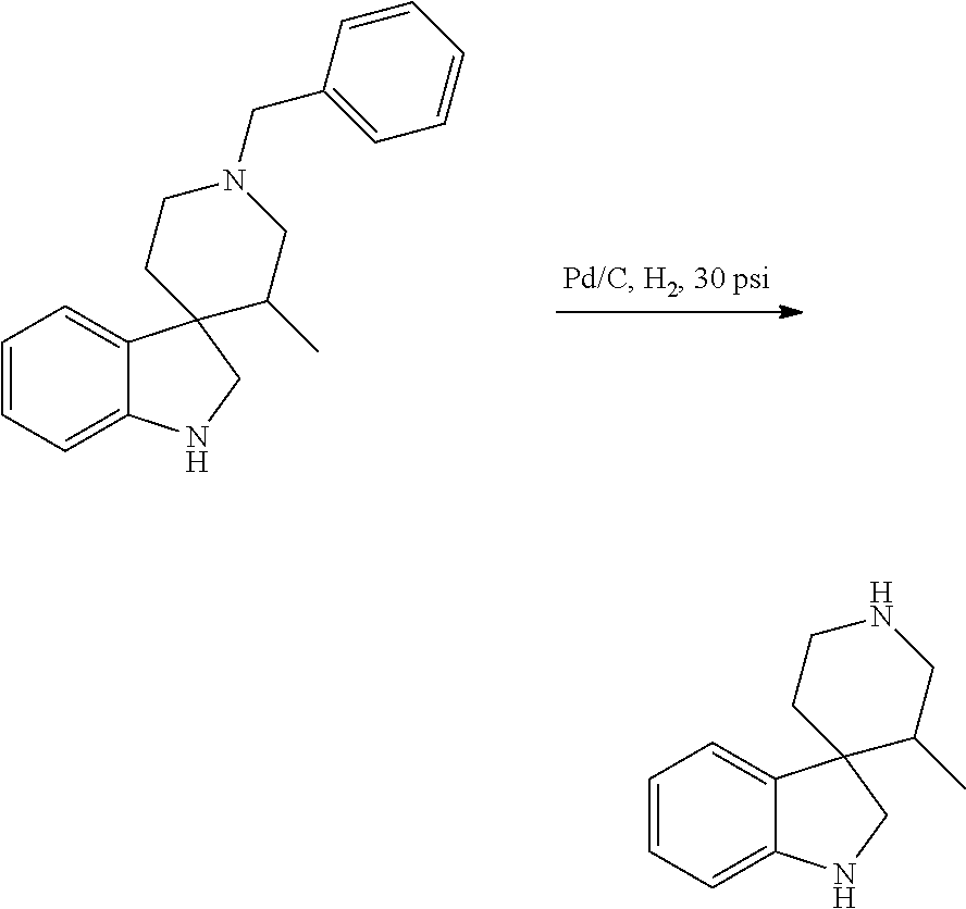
C1=CC=C2C(=C1)C1(CN2)C(C)CN(CC2=CC=CC=C2)CC1.C1=CC=C2C(=C1)C1(CN2)C(C)CNCC1
